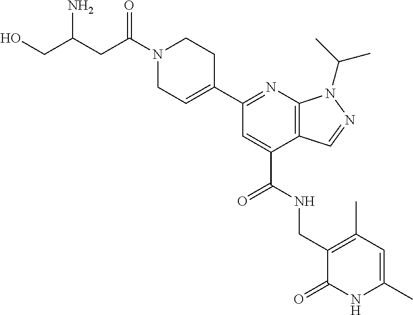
C1N(C(CC(CO)N)=O)CCC(C2=NC3=C(C(C(=O)NCC4=C(C)C=C(C)NC4=O)=C2)C=NN3C(C)C)=C1
